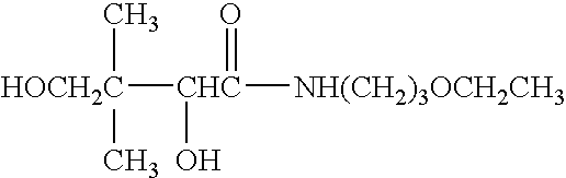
C[HOCH2C](C)[CHC](O)(=O)[NH(CH2)3OCH2CH3]
